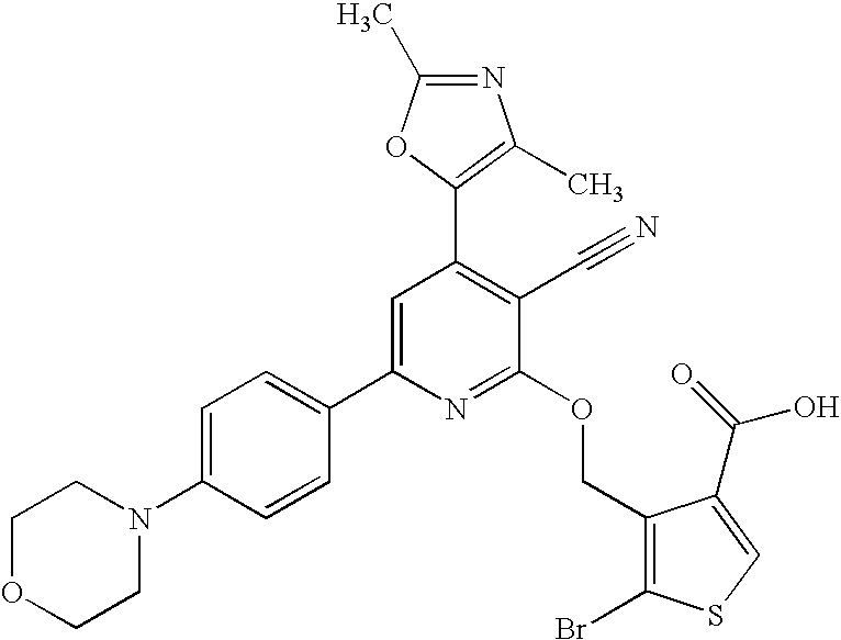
C1OCCN(C2=CC=C(C3=CC(C4=C(C)N=C(C)O4)=C(C#N)C(OCC4=C(Br)SC=C4C(=O)O)=N3)C=C2)C1
